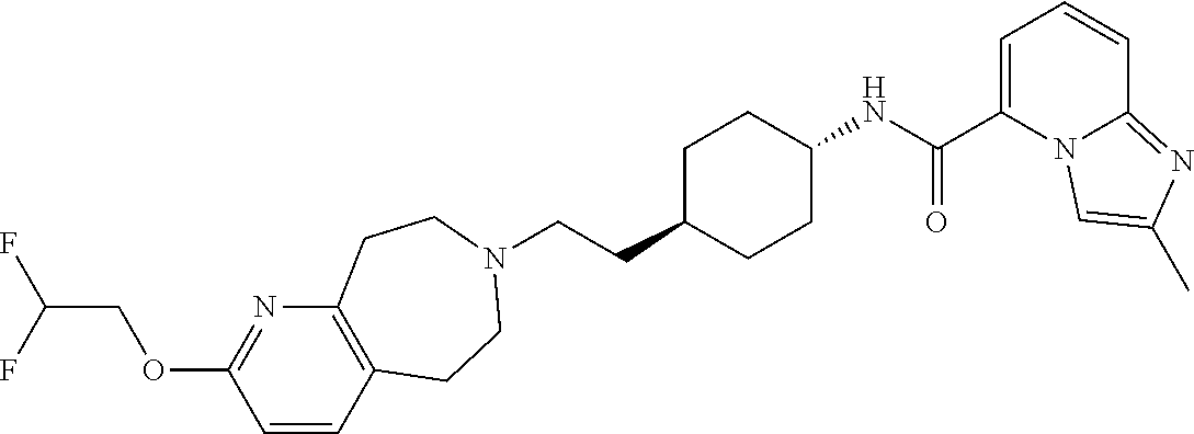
C(CC1CCC(NC(C2=CC=CC3=NC(C)=CN23)=O)CC1)N1CCC2=C(N=C(OCC(F)F)C=C2)CC1
